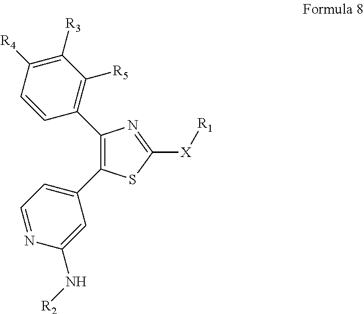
C1(C2=C([R5])C([R3])=C([R4])C=C2)=C(C2=CC=NC(N[R2])=C2)SC([X][R1])=N1
